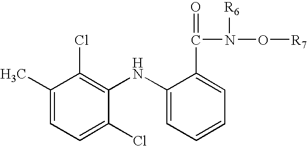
C1=C(Cl)C(NC2=CC=CC=C2C(N(O[R7])[R6])=O)=C(Cl)C(C)=C1
